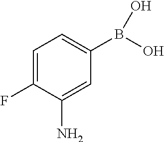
C1=C(F)C(N)=CC(B(O)O)=C1
